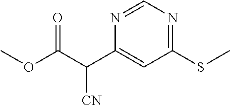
C1(SC)=NC=NC(C(C(OC)=O)[CN])=C1
